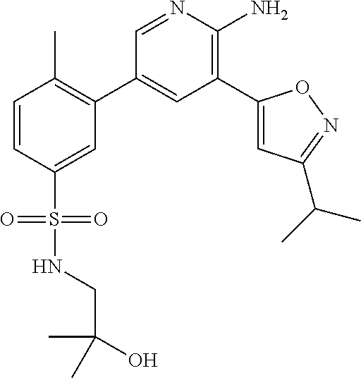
C1=CC(S(NCC(O)(C)C)(=O)=O)=CC(C2=CC(C3=CC(C(C)C)=NO3)=C(N)N=C2)=C1C
